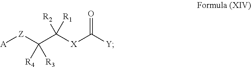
C([X]C([Y])=O)([R2])([R1])C([Z][A])([R4])[R3]
